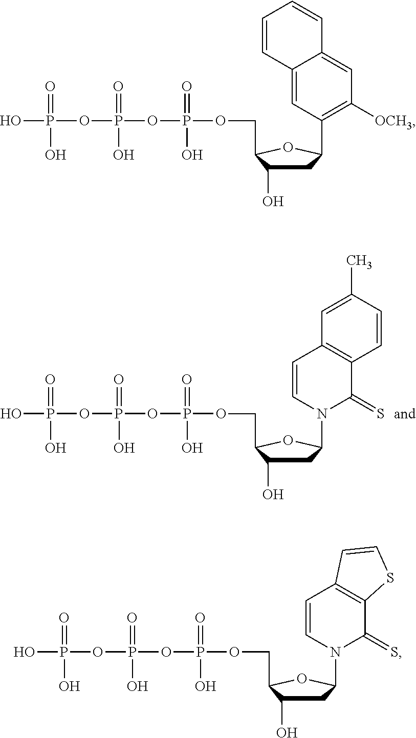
C1C(O)C(COP(OP(OP(O)(=O)O)(=O)O)(=O)O)OC1N1C(=S)C2=C(C=C1)C=C(C)C=C2.C1C(O)C(COP(OP(OP(O)(=O)O)(=O)O)(=O)O)OC1C1=C([OCH3])C=C2C(=C1)C=CC=C2.C1C(O)C(COP(OP(OP(O)(=O)O)(=O)O)(=O)O)OC1N1C(=S)C2=C(C=C1)C=CS2
